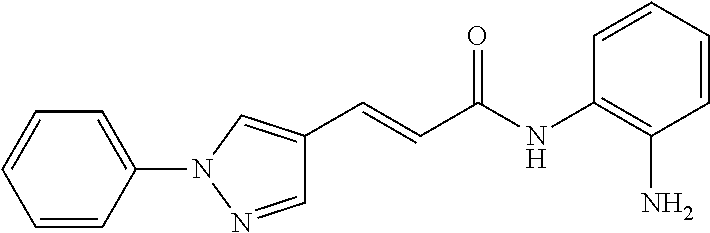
C1(C=CC(NC2=C(N)C=CC=C2)=O)=CN(C2=CC=CC=C2)N=C1
